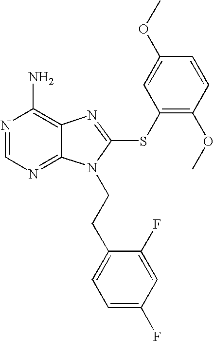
N1=CN=C2C(=C1N)N=C(SC1=C(OC)C=CC(OC)=C1)N2CCC1=CC=C(F)C=C1F
